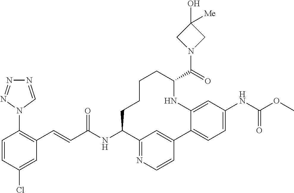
C(C(NC1C2=NC=CC(=C2)C2=CC=C(NC(OC)=O)C=C2NC(C(N2CC(O)([Me])C2)=O)CCCC1)=O)=CC1=C(N2C=NN=N2)C=CC(Cl)=C1
